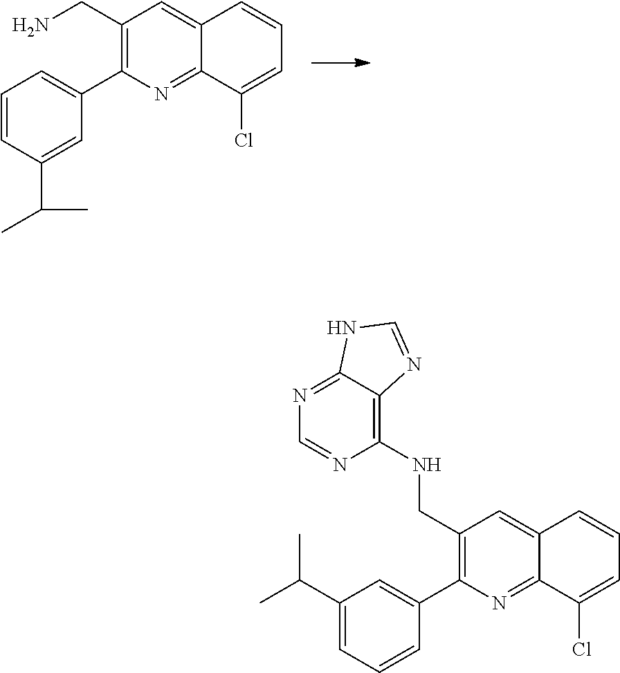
C1(CN)=C(C2=CC=CC(C(C)C)=C2)N=C2C(=C1)C=CC=C2Cl.C1(CNC2=C3C(=NC=N2)NC=N3)=C(C2=CC(C(C)C)=CC=C2)N=C2C(=C1)C=CC=C2Cl
